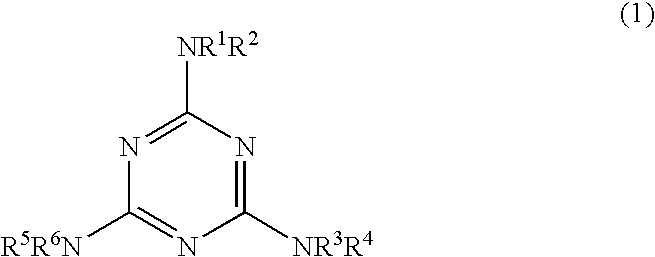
N1=C([NR1R2])N=C([NR3R4])N=C1[R5R6N]
